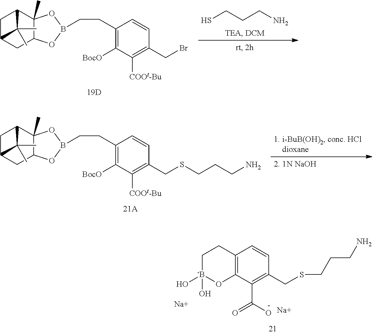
S(CCCN)CC1=C(C(O)=O)C2=C(C=C1)CC[-B](O)(O)O2.[Na].[Na].C1C2CC3C(C)(C1C2(C)C)OB(CCC1=C([BocO])C([COOt-Bu])=C(CBr)C=C1)O3.SCCCN.C1C2CC3C(C)(C1C2(C)C)OB(CCC1=C([BocO])C([COOt-Bu])=C(CSCCCN)C=C1)O3
